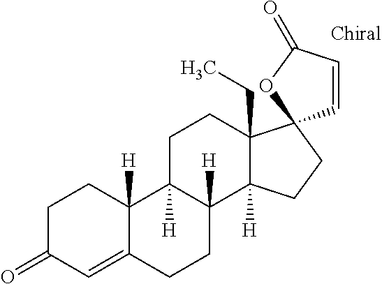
C1C(=O)C=C2C([H])(C1)C1([H])C([H])(C3([H])C(CC)(CC1)C1(CC3)C=CC(=O)O1)CC2
